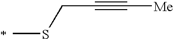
CSCC#C[Me]
